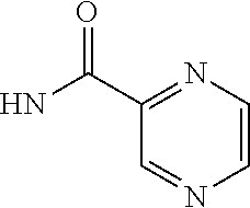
NC(C1=NC=CN=C1)=O
